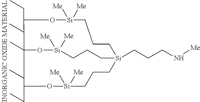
C1(CC)O[Si]([Me])([Me])CCC[Si]2(CCCN[Me])CCC[Si]([Me])([Me])OC1(C)C(CC)O[Si]([Me])([Me])CCC2
